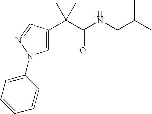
C1=C(C(C(NCC(C)C)=O)(C)C)C=NN1C1=CC=CC=C1
